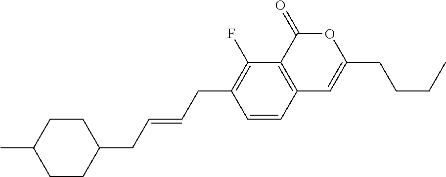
C1=CC2=C(C(F)=C1CC=CCC1CCC(C)CC1)C(=O)OC(CCCC)=C2
